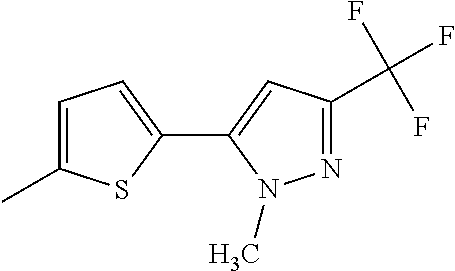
C1=C(C)SC(C2=CC(C(F)(F)F)=NN2C)=C1
